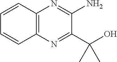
C12=C(N=C(C(O)(C)C)C(N)=N1)C=CC=C2
